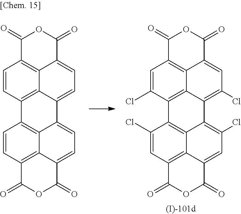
C1=CC2=C3C4=C1C(=O)OC(=O)C4=CC=C3C1=CC=C3C4=C(C=CC2=C41)C(=O)OC3=O.C1=C(Cl)C2=C3C4=C1C(=O)OC(=O)C4=CC(Cl)=C3C1=C(Cl)C=C3C4=C(C=C(Cl)C2=C41)C(=O)OC3=O
